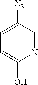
C1=C(O)N=CC([X2])=C1
